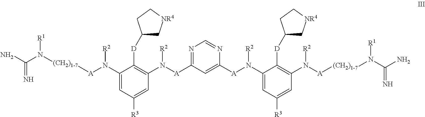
C(N)(N([(CH2)1-7][A]N(C1=CC([R3])=CC(N([A]C2=NC=NC([A]N([R2])C3=CC([R3])=CC(N([A][(CH2)1-7]N(C(N)=N)[R1])[R2])=C3[D]C3C[NR4]CC3)=C2)[R2])=C1[D]C1C[NR4]CC1)[R2])[R1])=N
